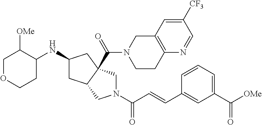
C1OCCC(NC2CC3CN(C(C=CC4=CC(C([OMe])=O)=CC=C4)=O)CC3(C(=O)N3CCC4=C(C3)C=C([CF3])C=N4)C2)C1[OMe]
